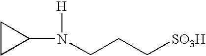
N(CCC[SO3H])([H])C1CC1
